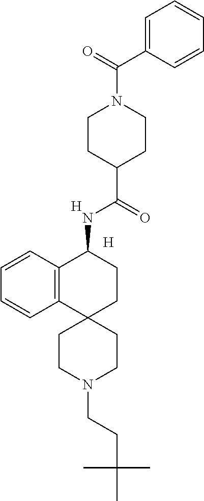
[H].C12=C(C=CC=C1)C(NC(C1CCN(C(C3=CC=CC=C3)=O)CC1)=O)CCC21CCN(CCC(C)(C)C)CC1.[H]
